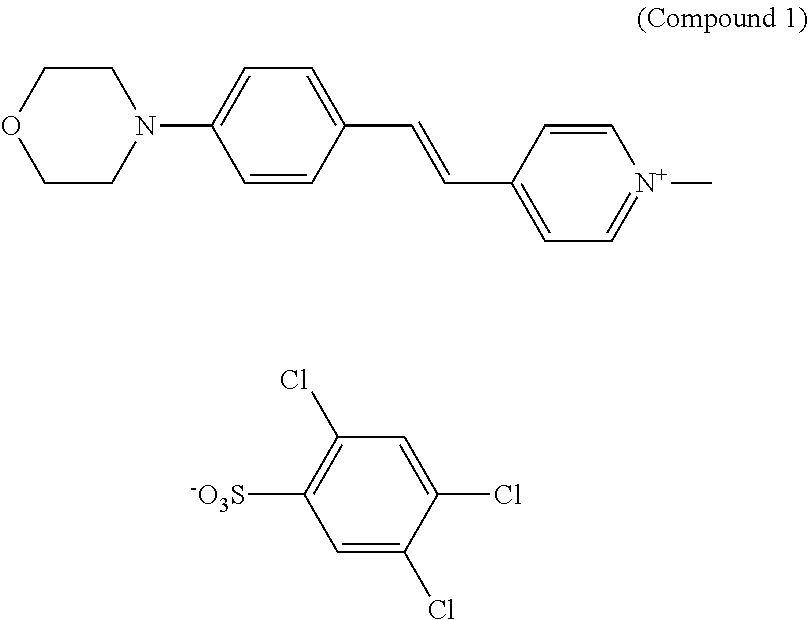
C1=CC(C=CC2=CC=C(N3CCOCC3)C=C2)=CC=[N+]1C.C1=C(Cl)C(Cl)=CC(Cl)=C1[-O3S]
